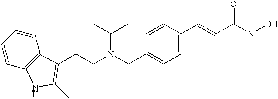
C(C1=CC=C(C=CC(NO)=O)C=C1)N(CCC1=C(C)NC2=C1C=CC=C2)C(C)C
